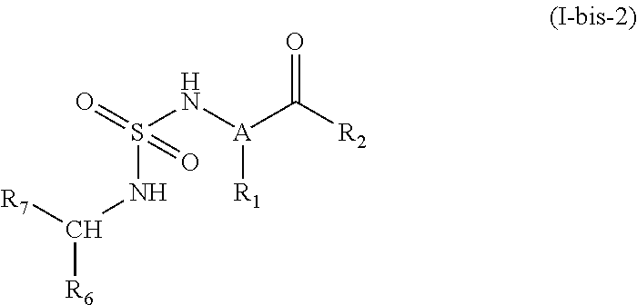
[R7]C(NS(N[A](C([R2])=O)[R1])(=O)=O)[R6]
